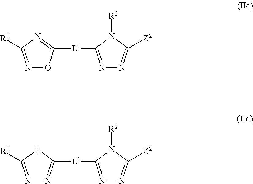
N1=C([R1])N=C([L1]C2=NN=C([Z2])N2[R2])O1.N1=C([R1])OC([L1]C2=NN=C([Z2])N2[R2])=N1
